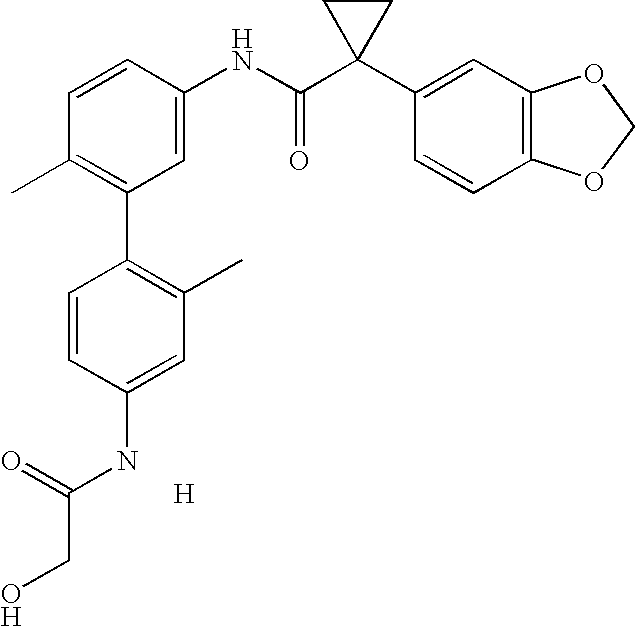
C1=CC(NC(C2(C3=CC4=C(C=C3)OCO4)CC2)=O)=CC(C2=C(C)C=C(NC(=O)CO)C=C2)=C1C.[H]
